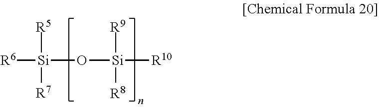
[R6][Si](O[Si]([R10])([R8])[R9])([R5])[R7]
